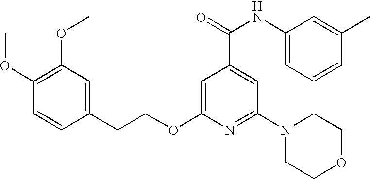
C1(OC)=C(OC)C=CC(CCOC2=CC(C(=O)NC3=CC=CC(C)=C3)=CC(N3CCOCC3)=N2)=C1
